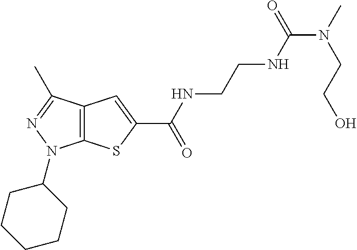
C(NC(=O)C1=CC2=C(S1)N(C1CCCCC1)N=C2C)CNC(=O)N(CCO)C
